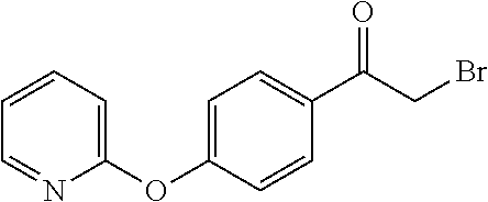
C1(C(CBr)=O)=CC=C(OC2=CC=CC=N2)C=C1
